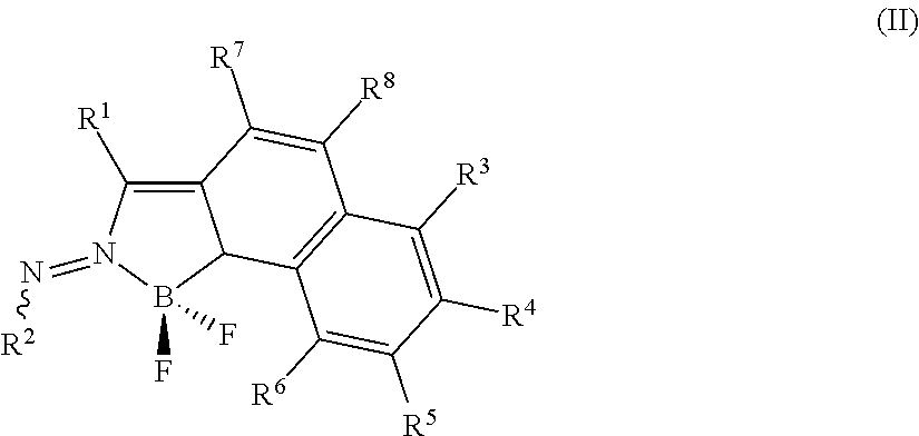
C12=C([R1])N(=N[R2])B(F)(F)C1C1=C(C([R8])=C2[R7])C([R3])=C([R4])C([R5])=C1[R6]
